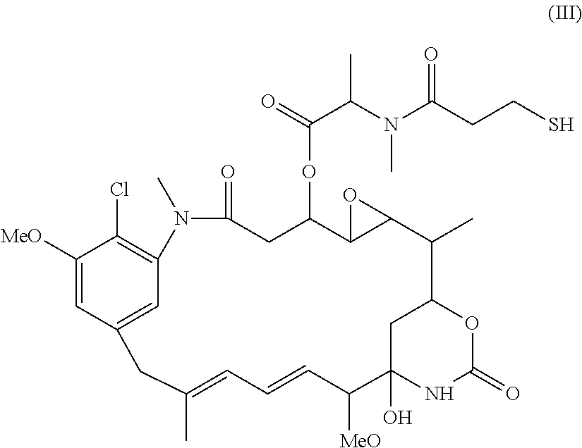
C1([MeO])=CC2=CC(=C1Cl)N(C)C(=O)CC(OC(C(N(C(CCS)=O)C)C)=O)C1C(C(C)C3OC(=O)NC(O)(C([MeO])C=CC=C(C)C2)C3)O1
